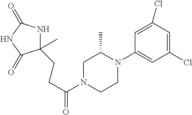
C(C(N1CCN(C2=CC(Cl)=CC(Cl)=C2)C(C)C1)=O)CC1(C)NC(=O)NC1=O
